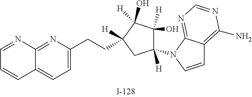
C1=C(CCC2([H])C(O)([H])C(O)([H])C([H])(N3C4=NC=NC(N)=C4C=C3)C2)N=C2C(=C1)C=CC=N2
